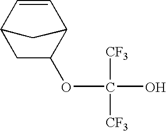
C1C(OC(O)([CF3])[CF3])C2C=CC1C2
